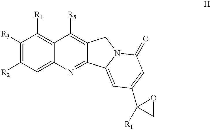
[R3]C1=C([R2])C=C2C(=C1[R4])C([R5])=C1C(=N2)C2=CC(C3([R1])OC3)=CC(=O)N2C1
